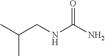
C(CNC(N)=O)(C)C
